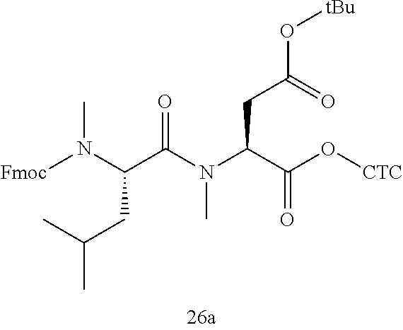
[Fmoc]N(C(C(N(C(C(O[CTC])=O)CC(=O)O[tBu])C)=O)CC(C)C)C
